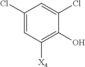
C1(Cl)=CC([X4])=C(O)C(Cl)=C1
